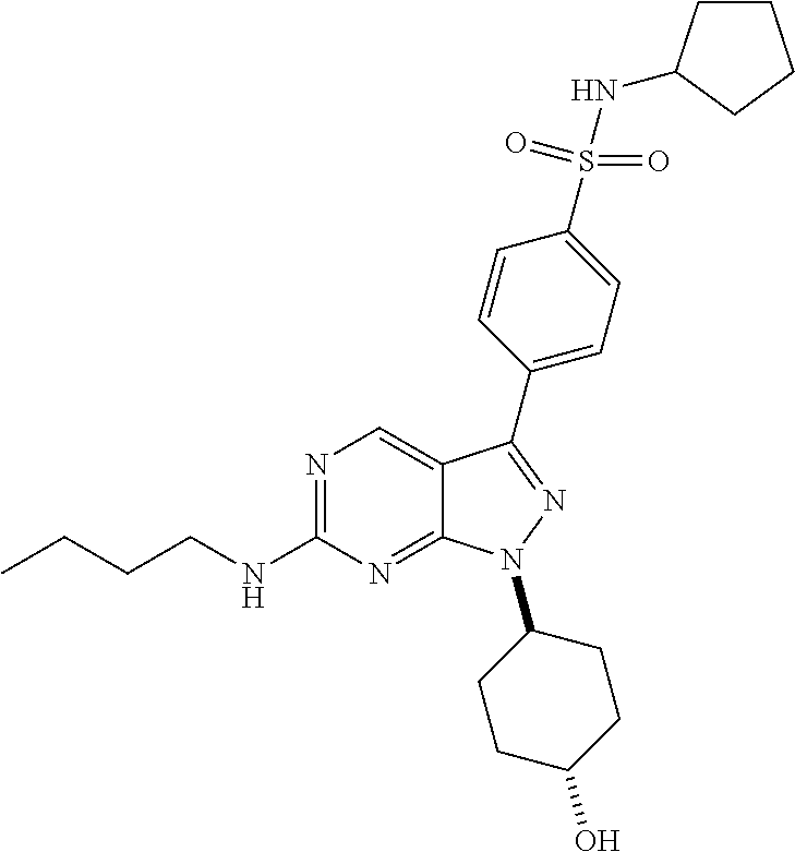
N1=C(NCCCC)N=C2C(=C1)C(C1=CC=C(S(NC3CCCC3)(=O)=O)C=C1)=NN2C1CCC(O)CC1
